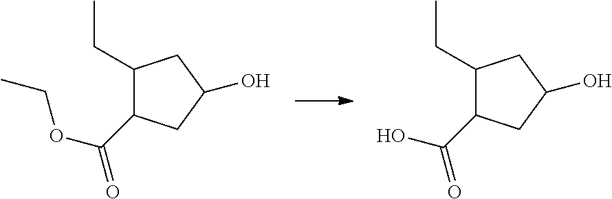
C1(CC)C(C(OCC)=O)CC(O)C1.C1(CC)C(C(O)=O)CC(O)C1
